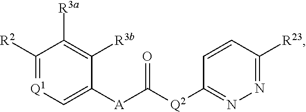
C1([A]C(=O)[Q2]C2=NN=C([R23])C=C2)=C[Q1]=C([R2])C([R3a])=C1[R3b]
